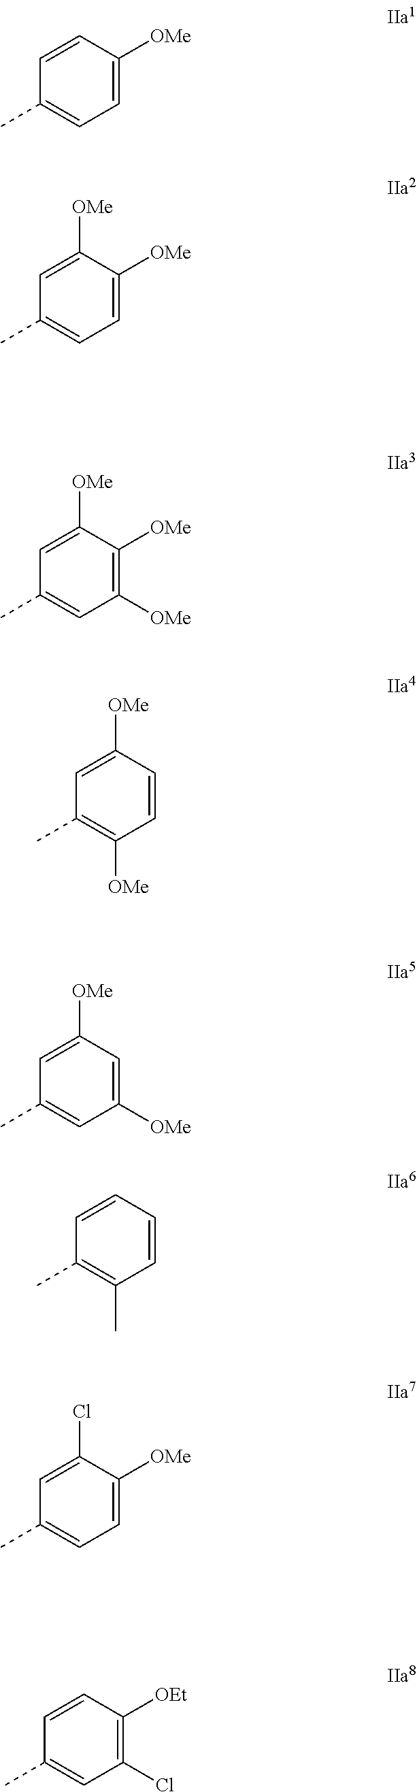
C1=C([OMe])C=CC(C)=C1.C1=C([OMe])C([OMe])=CC(C)=C1.C1([OMe])=C([OMe])C([OMe])=CC(C)=C1.C1=CC([OMe])=CC(C)=C1[OMe].C1([OMe])=CC([OMe])=CC(C)=C1.C1=CC=CC(C)=C1C.C1=C([OMe])C(Cl)=CC(C)=C1.C1(Cl)=C([OEt])C=CC(C)=C1
